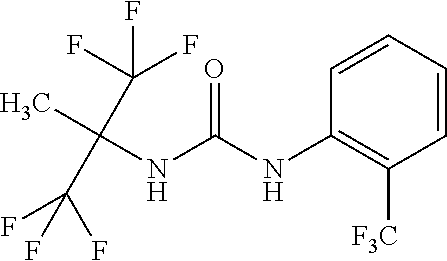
O=C(NC1=C([F3C])C=CC=C1)NC(C)(C(F)(F)F)C(F)(F)F
